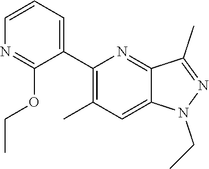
N1(CC)N=C(C)C2=NC(C3=CC=CN=C3OCC)=C(C)C=C12
